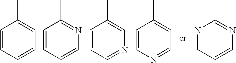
C1=CC=CC=C1C.C1=CC=CN=C1C.C1=CC=NC=C1C.C1=CN=CC=C1C.N1=CC=CN=C1C
